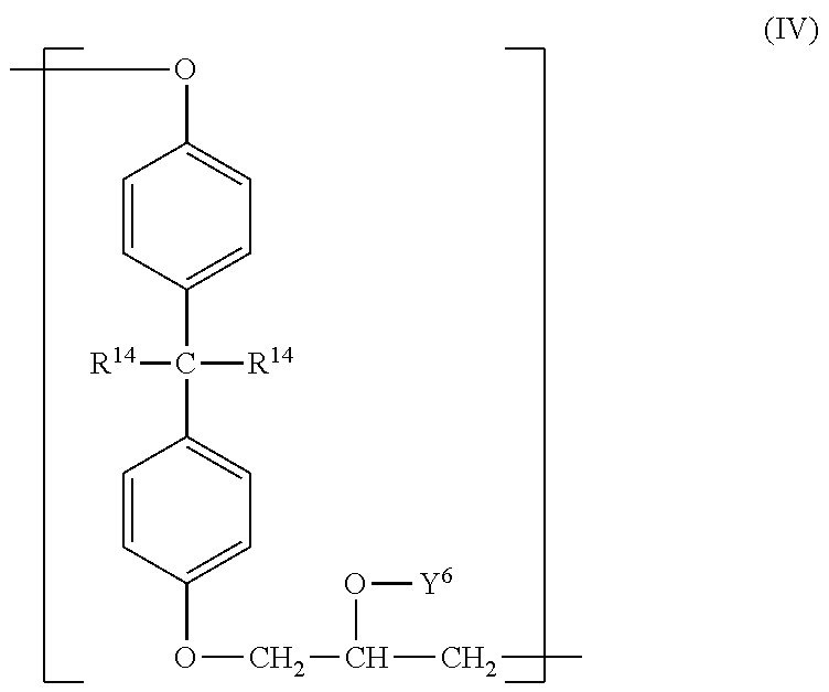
C1=CC(C(C2=CC=C(OCC(CC)O[Y6])C=C2)([R14])[R14])=CC=C1OC
